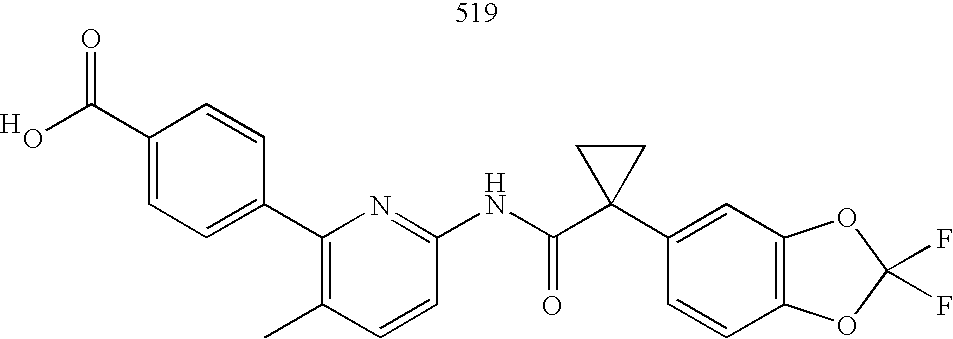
C1=CC(NC(C2(C3=CC4=C(C=C3)OC(F)(F)O4)CC2)=O)=NC(C2=CC=C(C(O)=O)C=C2)=C1C.[H]
